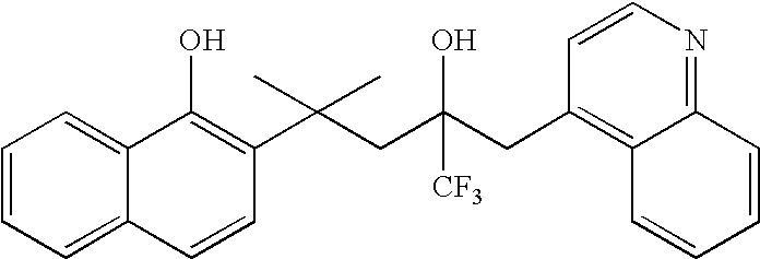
C1=CC(C(CC(CC2=C3C(=NC=C2)C=CC=C3)(O)[CF3])(C)C)=C(O)C2=CC=CC=C12
